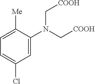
C1=C(N(C[COOH])C[COOH])C([Me])=CC=C1Cl
